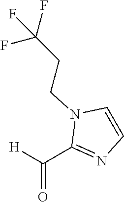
C1(C([H])=O)=NC=CN1CCC(F)(F)F
